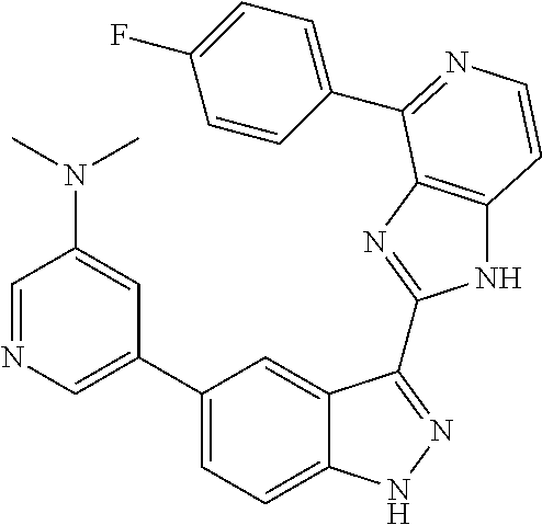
C1(C2=CN=CC(N(C)C)=C2)=CC=C2C(=C1)C(C1=NC3=C(N1)C=CN=C3C1=CC=C(F)C=C1)=NN2
